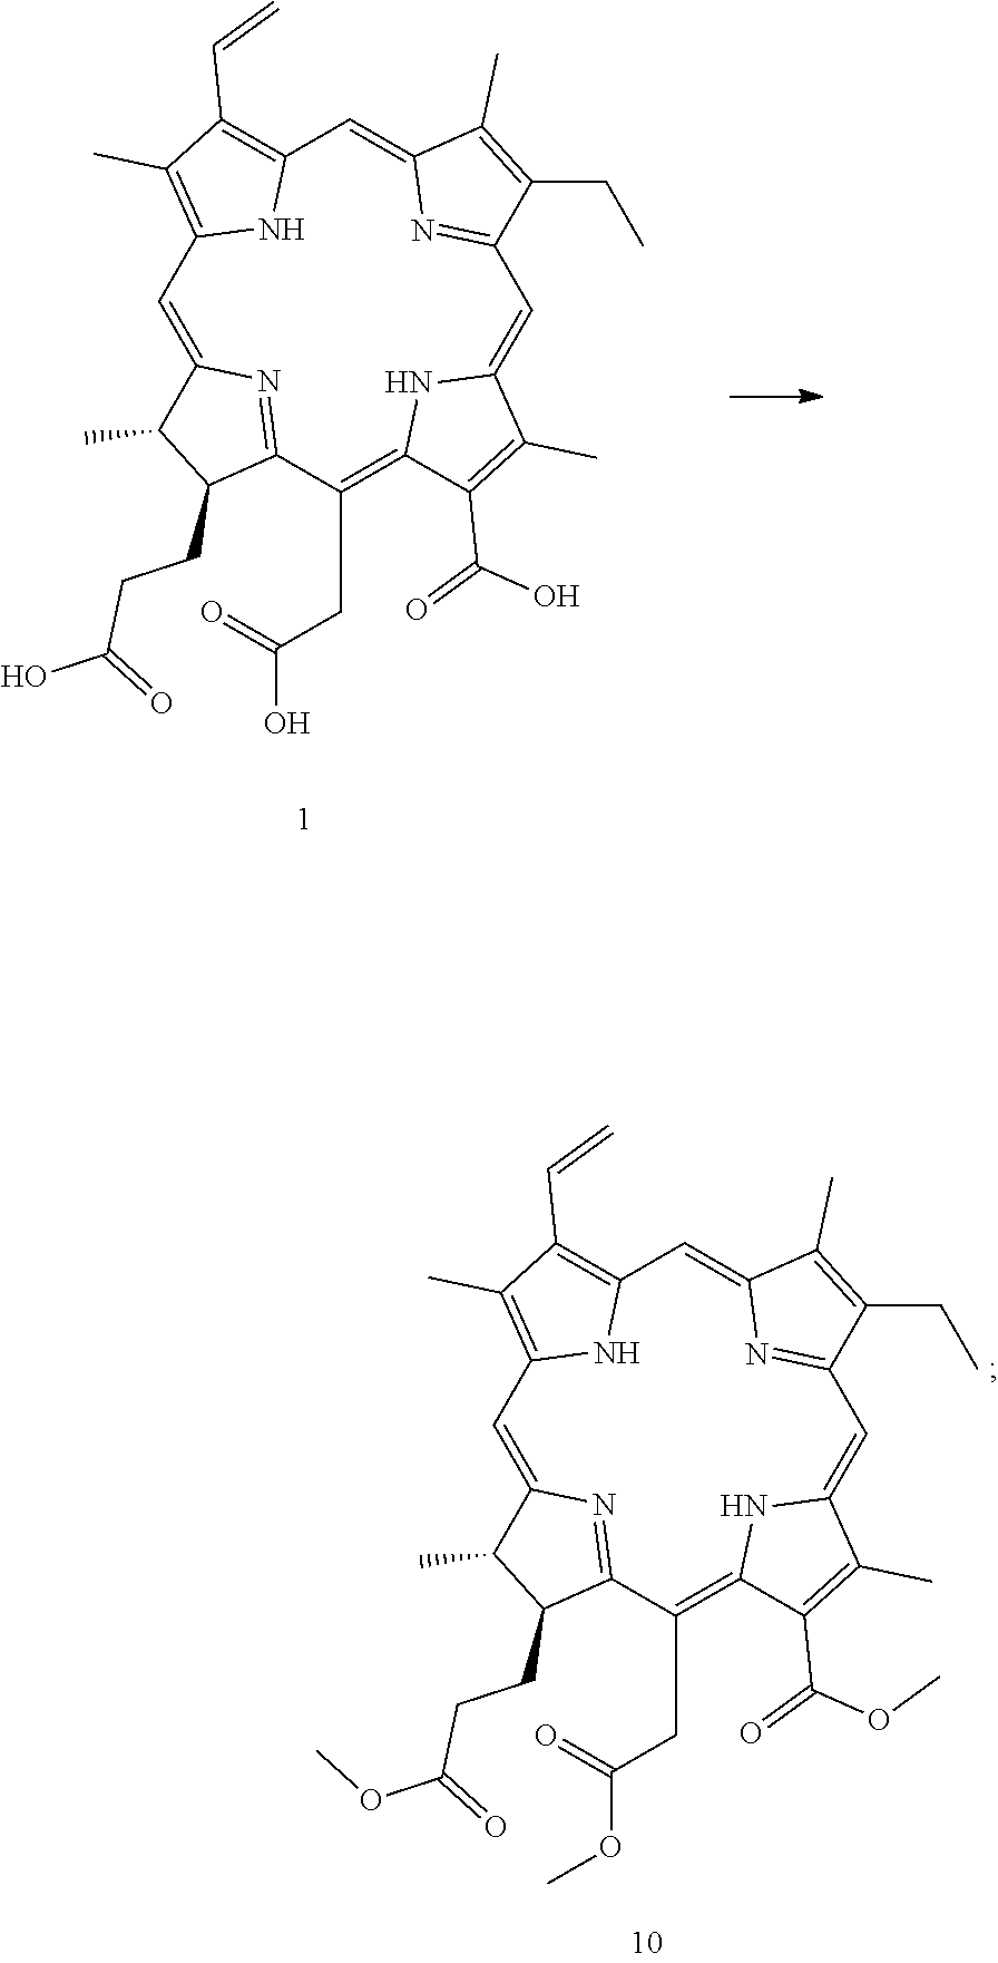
C1=C2N=C(C(CC(OC)=O)=C3NC(=CC4=NC(=CC5=C(C=C)C(C)=C1N5)C(C)=C4CC)C(C)=C3C(=O)OC)C(CCC(=O)OC)C2C.C1=C2N=C(C(CC(O)=O)=C3NC(=CC4=NC(=CC5=C(C=C)C(C)=C1N5)C(C)=C4CC)C(C)=C3C(=O)O)C(CCC(=O)O)C2C
